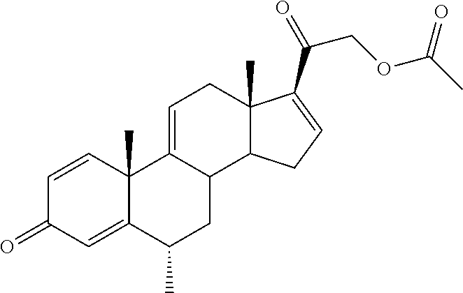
C1=CC2(C)C(=CC1=O)C(C)CC1C2=CCC2(C)C1CC=C2C(COC(C)=O)=O
